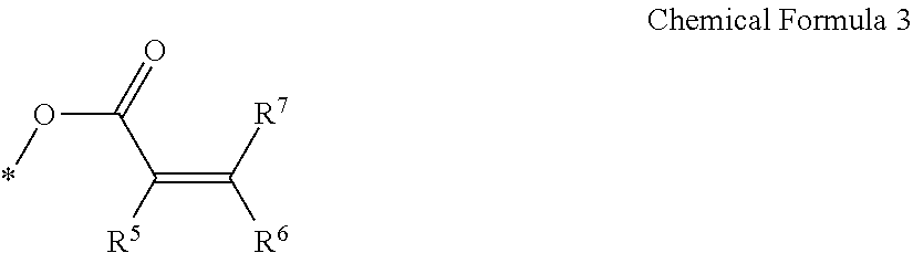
O(C(=O)C([R5])=C([R7])[R6])*
